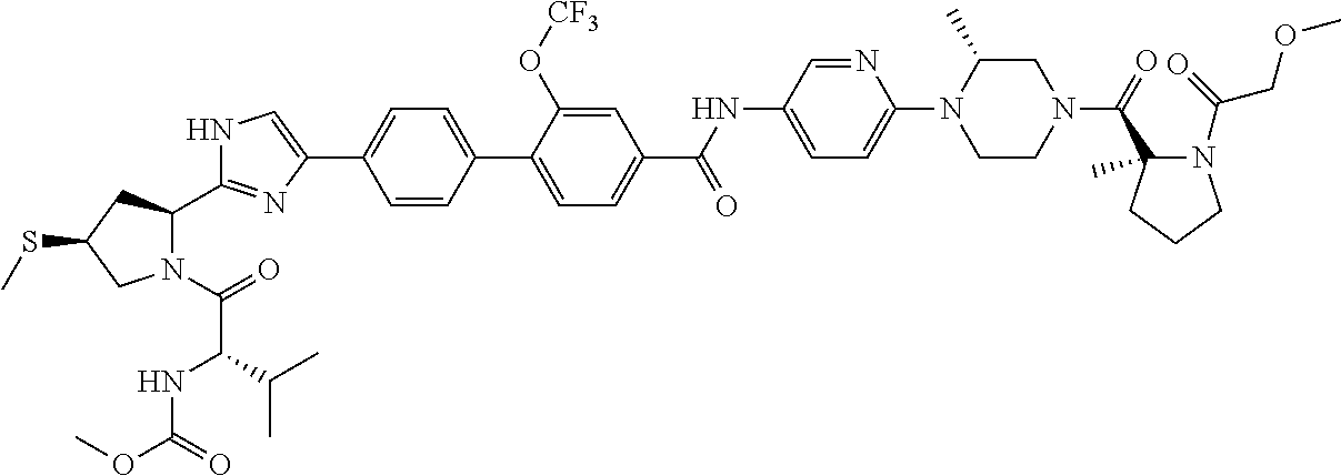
N1(C(=O)C(NC(OC)=O)C(C)C)C(C2=NC(C3=CC=C(C4=CC=C(C(NC5=CC=C(N6CCN(C(=O)C7(C)N(C(COC)=O)CCC7)CC6C)N=C5)=O)C=C4O[CF3])C=C3)=CN2)CC(SC)C1
